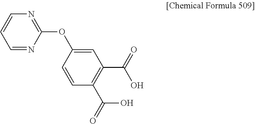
N1=C(OC2=CC(C(O)=O)=C(C(O)=O)C=C2)N=CC=C1
